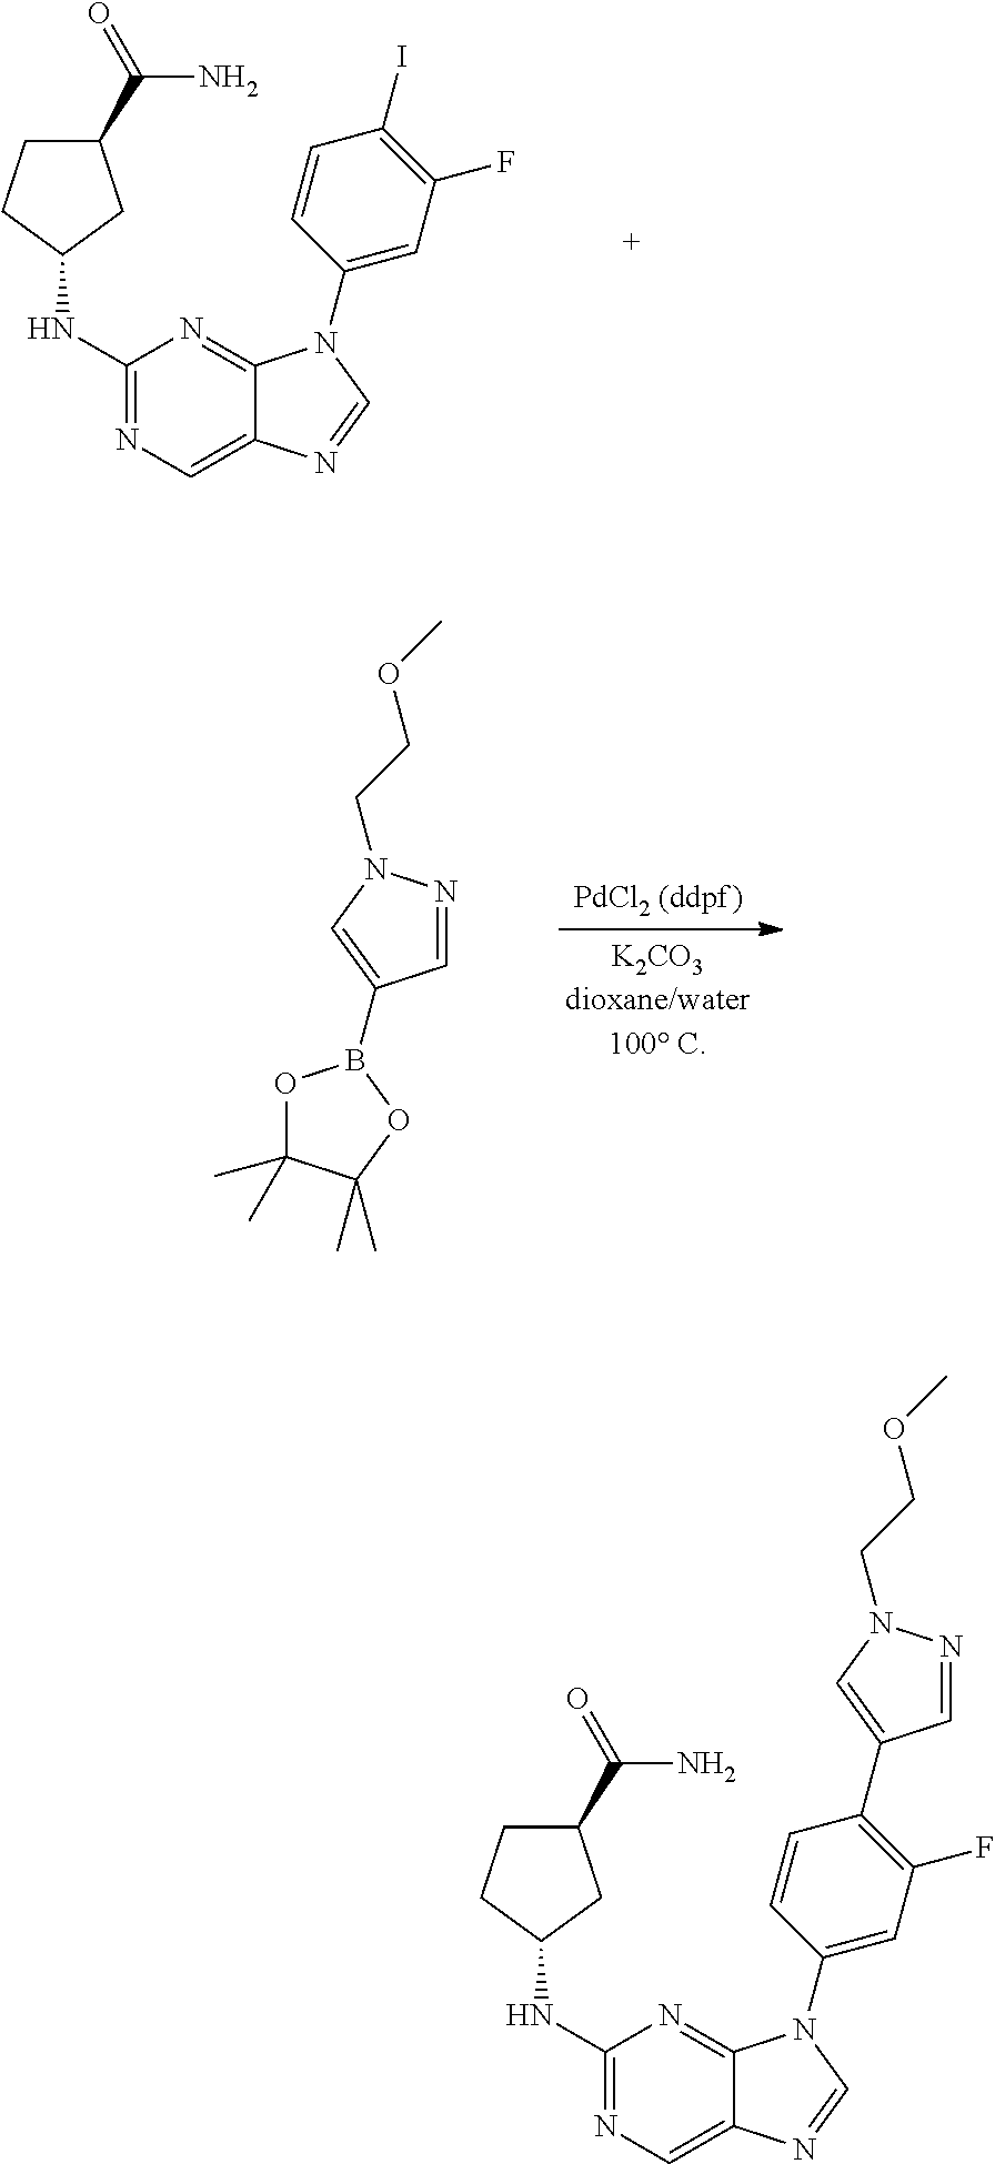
C1(NC2CCC(C(N)=O)C2)=NC=C2C(=N1)N(C1=CC(F)=C(I)C=C1)C=N2.C1=NN(CCOC)C=C1B1OC(C)(C)C(C)(C)O1.C1(NC2CCC(C(N)=O)C2)=NC=C2C(=N1)N(C1=CC(F)=C(C3=CN(CCOC)N=C3)C=C1)C=N2
